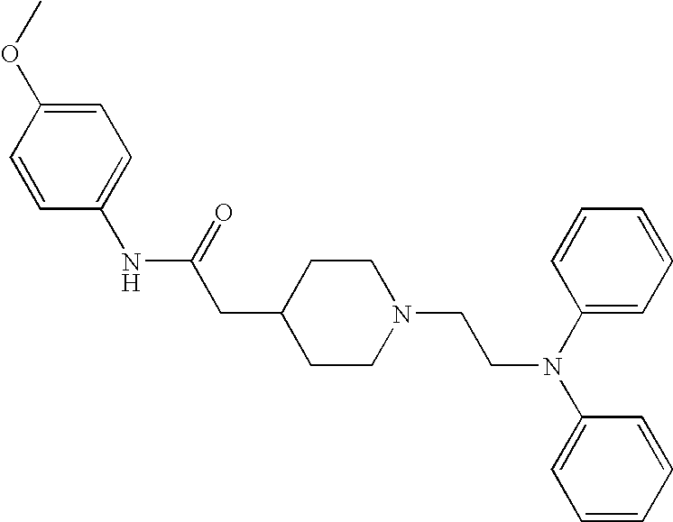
C1=CC(NC(CC2CCN(CCN(C3=CC=CC=C3)C3=CC=CC=C3)CC2)=O)=CC=C1OC
